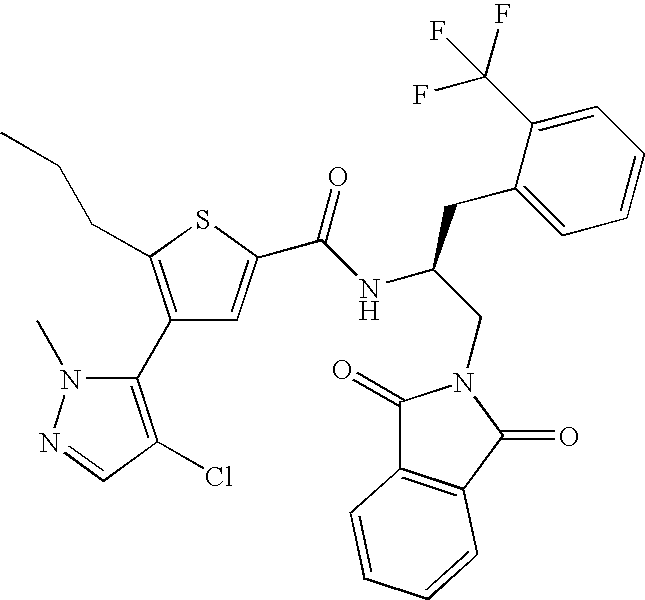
C1(C2=C(Cl)C=NN2C)=C(CCC)SC(C(NC(CN2C(=O)C3=C(C2=O)C=CC=C3)CC2=CC=CC=C2C(F)(F)F)=O)=C1
